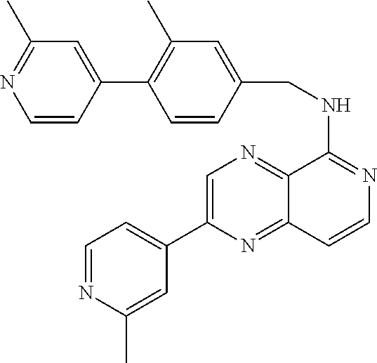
C1=NC(C)=CC(C2=CN=C3C(=N2)C=CN=C3NCC2=CC(C)=C(C3=CC(C)=NC=C3)C=C2)=C1
